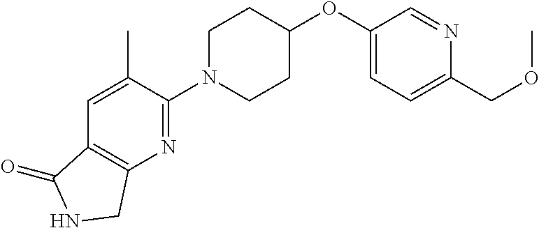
C1(OC2CCN(C3=NC4=C(C=C3C)C(=O)NC4)CC2)=CC=C(COC)N=C1
